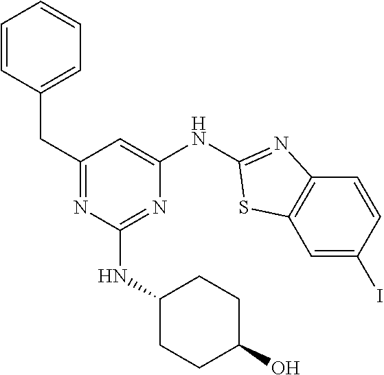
C1=CC=CC=C1CC1=NC(NC2CCC(O)CC2)=NC(NC2=NC3=C(C=C(I)C=C3)S2)=C1
